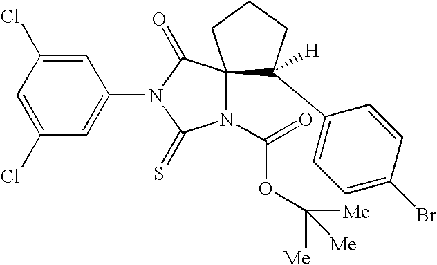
C1(Cl)=CC(N2C(=S)N(C(=O)OC([Me])([Me])[Me])C3(C2=O)C([H])(C2=CC=C(Br)C=C2)CCC3)=CC(Cl)=C1
